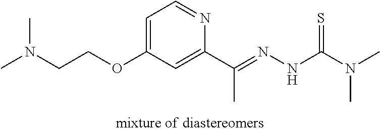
C1=C(OCCN(C)C)C=C(C(=NNC(N(C)C)=S)C)N=C1
